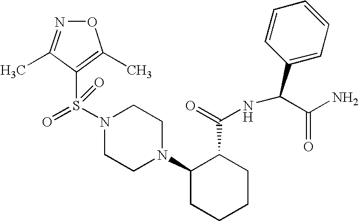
S(N1CCN(C2CCCCC2C(=O)NC(C2=CC=CC=C2)C(N)=O)CC1)(=O)(C1=C(C)ON=C1C)=O
